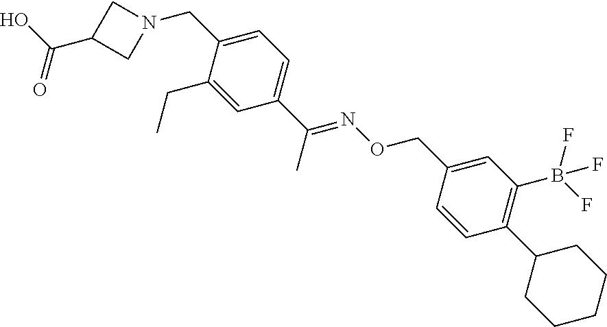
C(C)(C1=CC=C(CN2CC(C(=O)O)C2)C(CC)=C1)=NOCC1=CC(B(F)(F)F)=C(C2CCCCC2)C=C1
